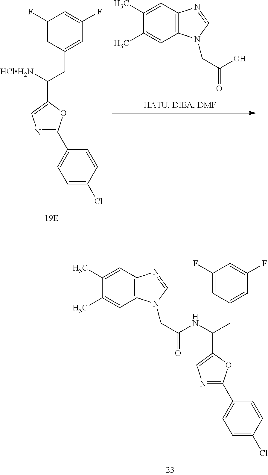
[HClH2N]C(C1=CN=C(C2=CC=C(Cl)C=C2)O1)CC1=CC(F)=CC(F)=C1.C1=C(C)C(C)=CC2=C1N(CC(=O)O)C=N2.C(C1=CN=C(C2=CC=C(Cl)C=C2)O1)(CC1=CC(F)=CC(F)=C1)NC(=O)CN1C2=C(C=C(C)C(C)=C2)N=C1
